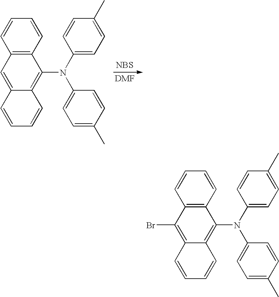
[NBS].C12=C(C=CC=C1)C(N(C1=CC=C(C)C=C1)C1=CC=C(C)C=C1)=C1C(=C2)C=CC=C1.C12=C(C=CC=C1)C(N(C1=CC=C(C)C=C1)C1=CC=C(C)C=C1)=C1C(=C2Br)C=CC=C1
